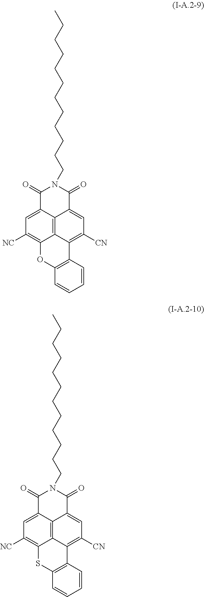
C1(=O)C2=CC([NC])=C3C4=C2C(=CC([CN])=C4C2=C(O3)C=CC=C2)C(=O)N1CCCCCCCCCCCC.C1(=O)C2=CC([NC])=C3C4=C2C(=CC([CN])=C4C2=C(S3)C=CC=C2)C(=O)N1CCCCCCCCCCCC
